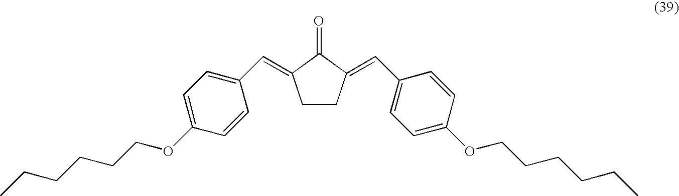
C1CC(=CC2=CC=C(OCCCCCC)C=C2)C(=O)C1=CC1=CC=C(OCCCCCC)C=C1
